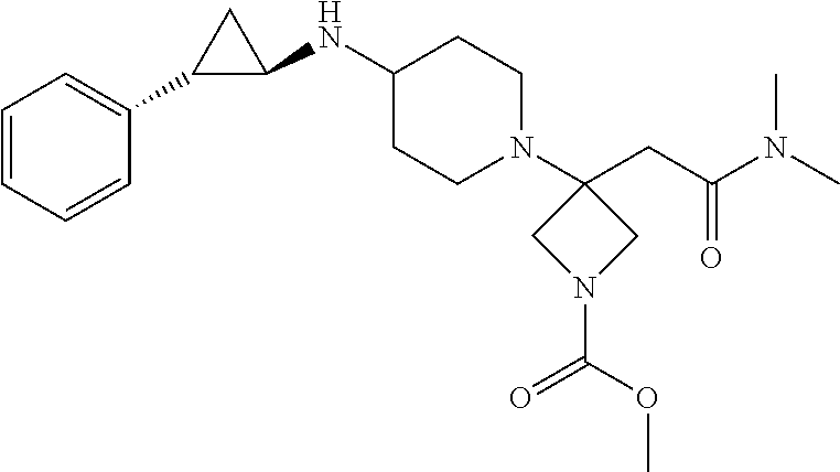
C1=CC=CC(C2C(NC3CCN(C4(CC(N(C)C)=O)CN(C(OC)=O)C4)CC3)C2)=C1
